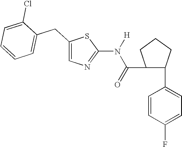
C1(C(=O)N(C2=NC=C(CC3=CC=CC=C3Cl)S2)[H])C(C2=CC=C(F)C=C2)CCC1
